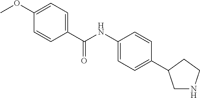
C1(C(NC2=CC=C(C3CNCC3)C=C2)=O)=CC=C(OC)C=C1
